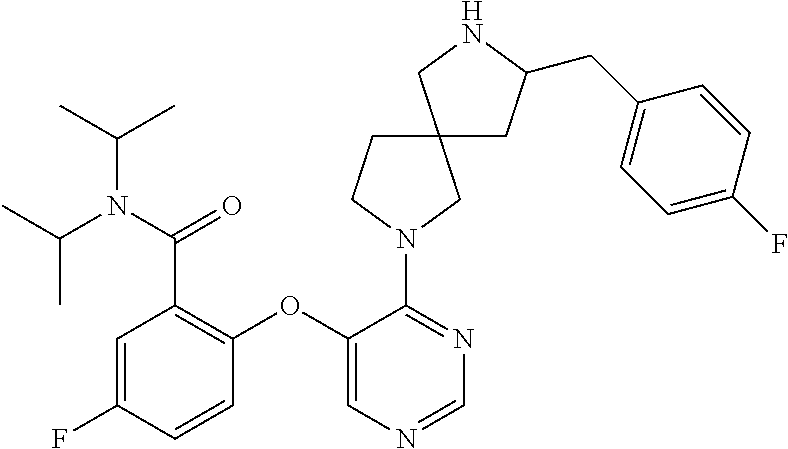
C1(OC2=CN=CN=C2N2CC3(CC2)CC(CC2=CC=C(F)C=C2)NC3)=C(C(N(C(C)C)C(C)C)=O)C=C(F)C=C1
